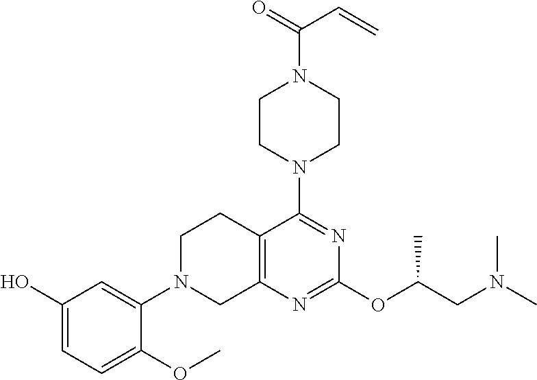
C12=C(N=C(OC(CN(C)C)C)N=C1N1CCN(C(=O)C=C)CC1)CN(C1=CC(O)=CC=C1OC)CC2
